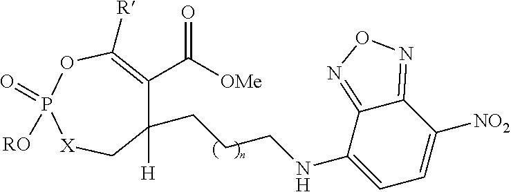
C(CC1([H])C(C([OMe])=O)=C([R])OP(=O)([RO])[X]C1)CNC1=CC=C([NO2])C2=NON=C12
